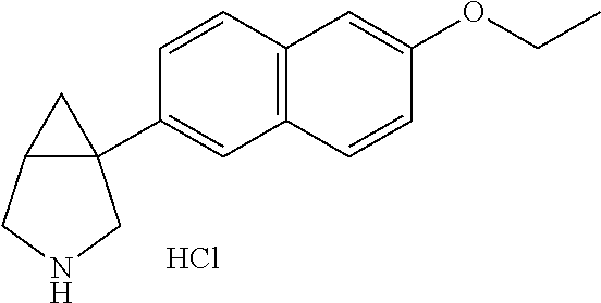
C1=CC2=C(C=C1C13C(C1)CNC3)C=CC(OCC)=C2.Cl
